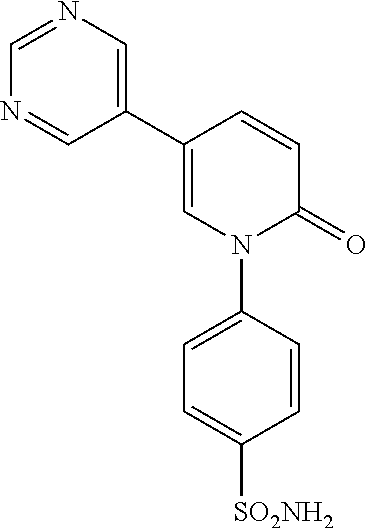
C1=C(C2=CN=CN=C2)C=CC(=O)N1C1=CC=C([SO2NH2])C=C1
